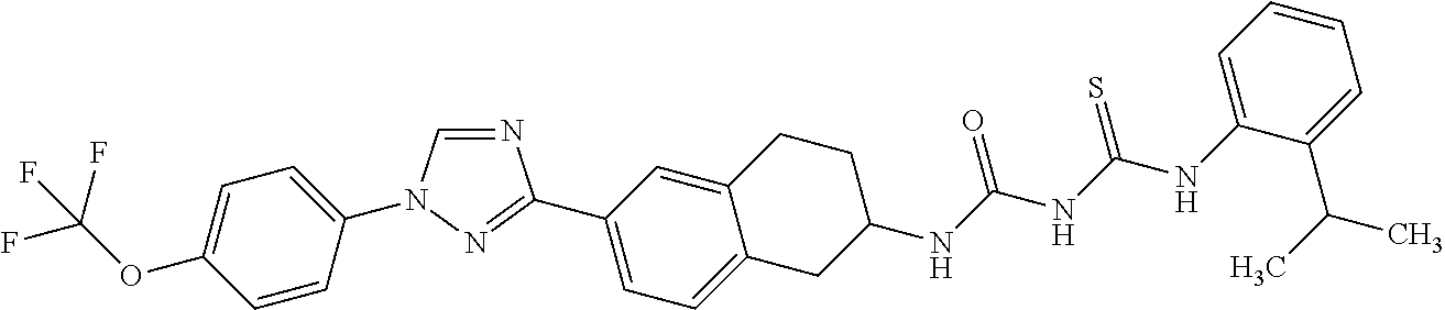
C1=CC(N2C=NC(C3=CC=C4C(=C3)CCC(NC(NC(NC3=CC=CC=C3C(C)C)=S)=O)C4)=N2)=CC=C1OC(F)(F)F
